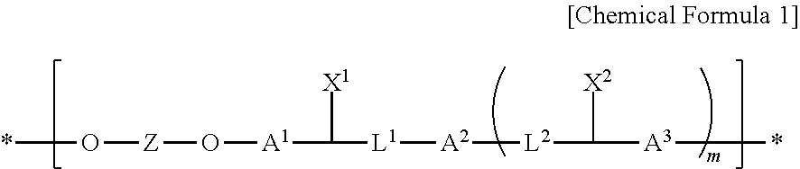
O([Z]O[A1]C([X1])[L1][A2][L2]C([X2])[A3]*)*
